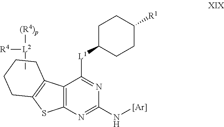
C[L2]([R4])[(R4)p].C12=C(N=C(N[Ar])N=C1[L1]C1CCC([R1])CC1)SC1=C2CCCC1
